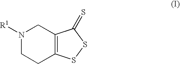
N1([R1])CCC2=C(C1)C(=S)SS2
